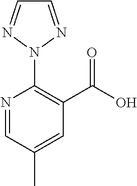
N1=CC(C)=CC(C(O)=O)=C1N1N=CC=N1
